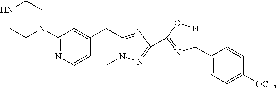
C1(N2CCNCC2)=NC=CC(CC2=NC(C3=NC(C4=CC=C([OCF3])C=C4)=NO3)=NN2C)=C1
